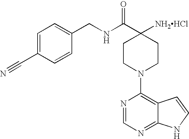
C1(C(NCC2=CC=C(C#N)C=C2)=O)([NH2HCl])CCN(C2=C3C(=NC=N2)NC=C3)CC1
